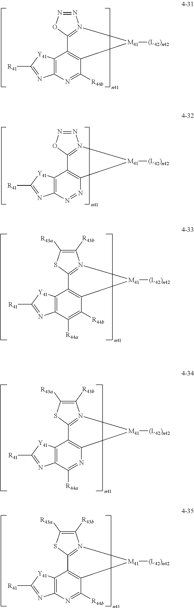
N1=NOC2=N1[M41]([(L42)n42])C1=C2C2=C(N=C1[R44b])N=C([R41])[Y41]2.N1=NOC2=N1[M41]([(L42)n42])C1=C2C2=C(N=N1)N=C([R41])[Y41]2.C1([R43b])=C([R43a])SC2=N1[M41]([(L42)n42])C1=C2C2=C(C([R44a])=C1[R44b])N=C([R41])[Y41]2.C1([R43b])=C([R43a])SC2=N1[M41]([(L42)n42])C1=C2C2=C(C([R44a])=N1)N=C([R41])[Y41]2.C1([R43b])=C([R43a])SC2=N1[M41]([(L42)n42])C1=C2C2=C(N=C1[R44b])N=C([R41])[Y41]2
